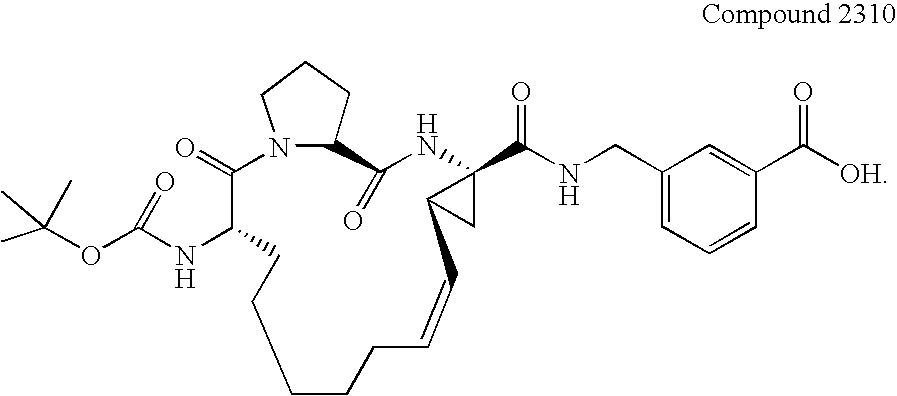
C1CCC=CC2CC2(C(=O)NCC2=CC=CC(C([OH])=O)=C2)NC(=O)C2CCCN2C(=O)C(NC(OC(C)(C)C)=O)CC1
